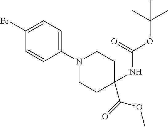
C1(Br)=CC=C(N2CCC(C(=O)OC)(NC(OC(C)(C)C)=O)CC2)C=C1
